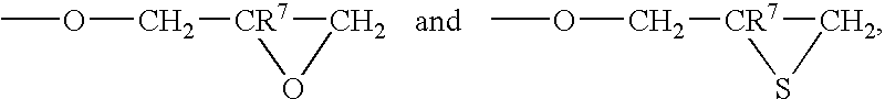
O(C[CR7]1OC1)C.O(C[CR7]1SC1)C
